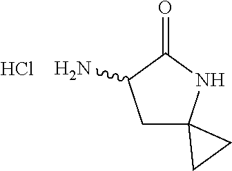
C1C2(NC(=O)C1N)CC2.Cl
